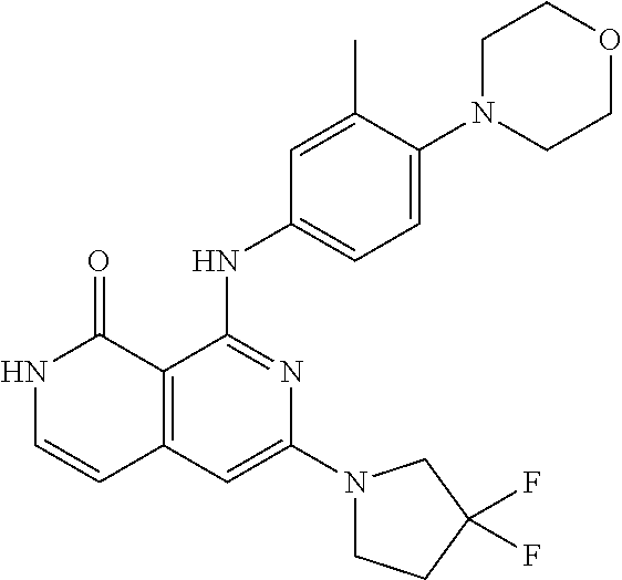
N1C=CC2=C(C1=O)C(NC1=CC=C(N3CCOCC3)C(C)=C1)=NC(N1CCC(F)(F)C1)=C2
